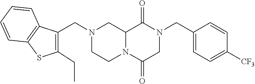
C12N(C(=O)CN(CC3=CC=C([CF3])C=C3)C1=O)CCN(CC1=C(CC)SC3=C1C=CC=C3)C2
